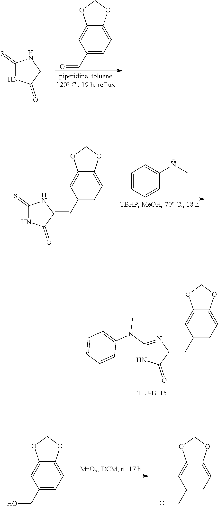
C1(N(C)C2=CC=CC=C2)=NC(=CC2=CC=C3C(=C2)OCO3)C(=O)N1.C1(C=O)=CC=C2C(=C1)OCO2.C1(=S)NC(=O)CN1.C1(=S)NC(=O)C(=CC2=CC=C3C(=C2)OCO3)N1.C1=CC=CC(NC)=C1.C1(CO)=CC=C2C(=C1)OCO2.C1(C=O)=CC=C2C(=C1)OCO2
